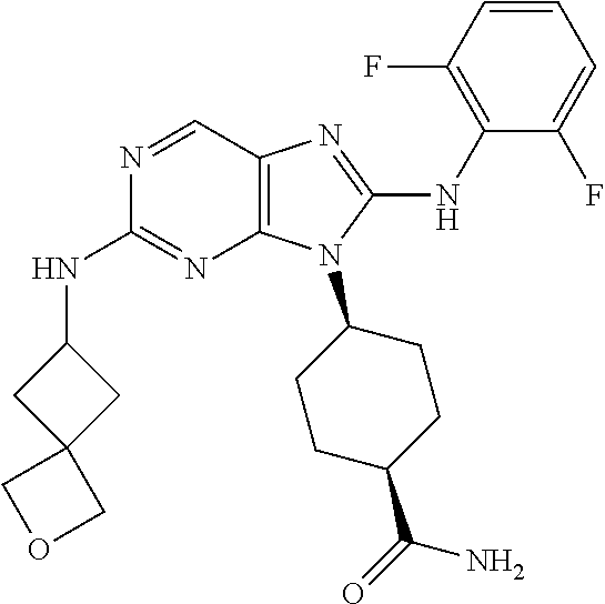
N1=CC2=C(N=C1NC1CC3(C1)COC3)N(C1CCC(C(=O)N)CC1)C(NC1=C(F)C=CC=C1F)=N2
